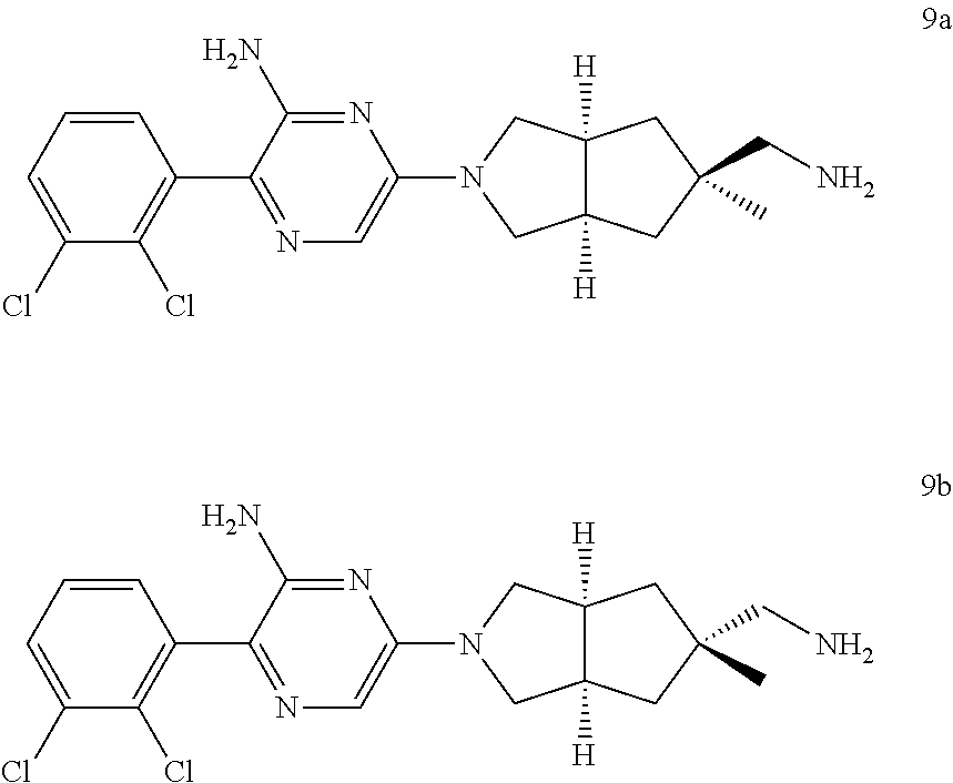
C1=CC=C(Cl)C(Cl)=C1C1=NC=C(N2CC3([H])C([H])(C2)CC(CN)(C)C3)N=C1N.C1=CC=C(Cl)C(Cl)=C1C1=NC=C(N2CC3([H])C([H])(C2)CC(CN)(C)C3)N=C1N
